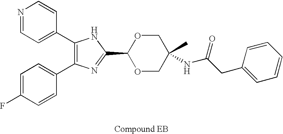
C1(C2=CC=NC=C2)=C(C2=CC=C(F)C=C2)N=C(C2OCC(NC(CC3=CC=CC=C3)=O)(C)CO2)N1
